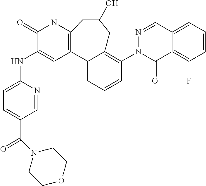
C12=C(N(C)C(=O)C(NC3=CC=C(C(N4CCOCC4)=O)C=N3)=C1)CC(O)CC1=C(N3C(=O)C4=C(F)C=CC=C4C=N3)C=CC=C21
